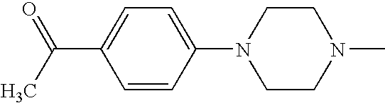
C1(C(C)=O)=CC=C(N2CCN(C)CC2)C=C1
